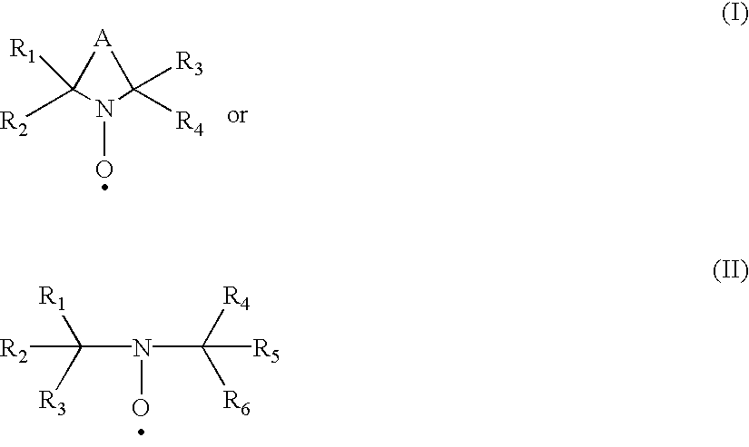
[R2]C(N(O)C([R6])([R4])[R5])([R1])[R3].C1([R2])([R1])[A]C([R4])([R3])N1O
